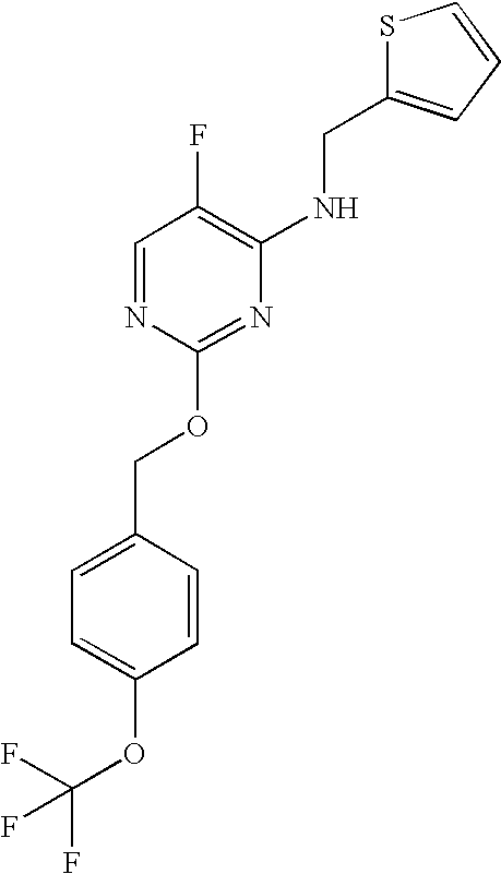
S1C(CNC2=C(F)C=NC(OCC3=CC=C(OC(F)(F)F)C=C3)=N2)=CC=C1
